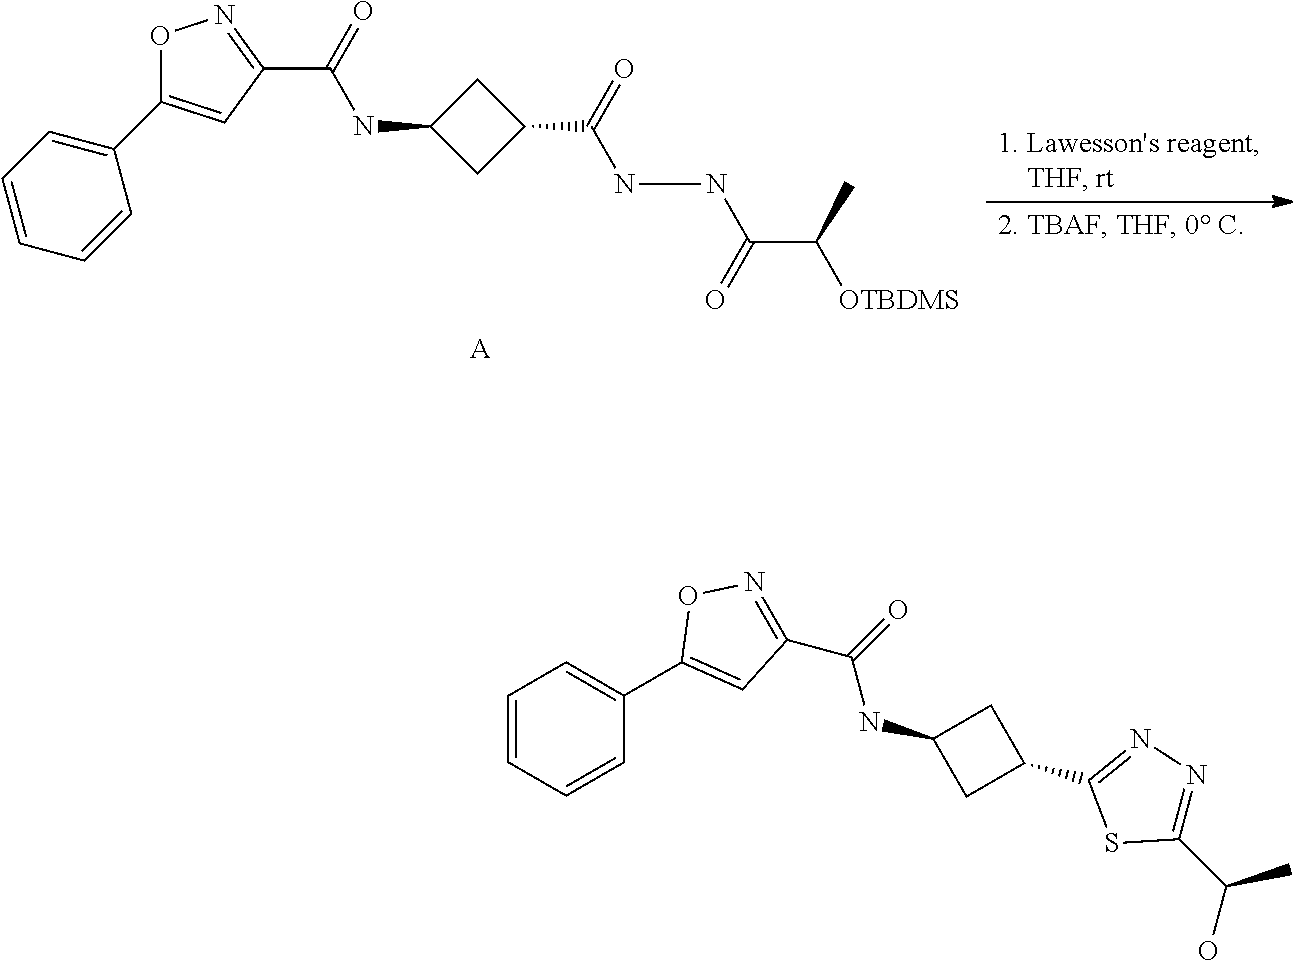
C1(NC(C2=NOC(C3=CC=CC=C3)=C2)=O)CC(C(=O)NNC(C([OTBDMS])C)=O)C1.[A].C1(C2=CC=CC=C2)=CC(C(=O)NC2CC(C3=NN=C(C(O)C)S3)C2)=NO1
